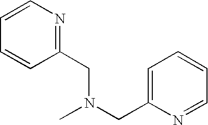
N(CC1=NC=CC=C1)(CC1=CC=CC=N1)C
